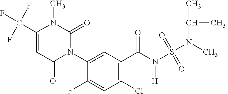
C1(C(F)(F)F)=CC(=O)N(C2=CC(C(N(S(=O)(=O)N(C)C(C)C)[H])=O)=C(Cl)C=C2F)C(=O)N1C
